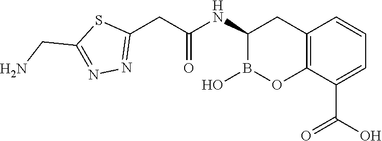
C12=C(C(C(O)=O)=CC=C1)OB(O)C(NC(=O)CC1=NN=C(CN)S1)C2
